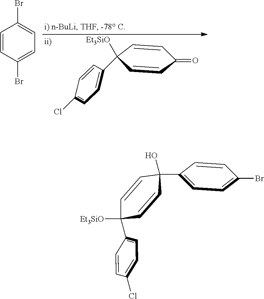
C1=CC(Br)=CC=C1Br.C1=CC(Cl)=CC=C1C1([Et3SiO])C=CC(=O)C=C1.C1(C2([Et3SiO])C=CC(O)(C3=CC=C(Br)C=C3)C=C2)=CC=C(Cl)C=C1
